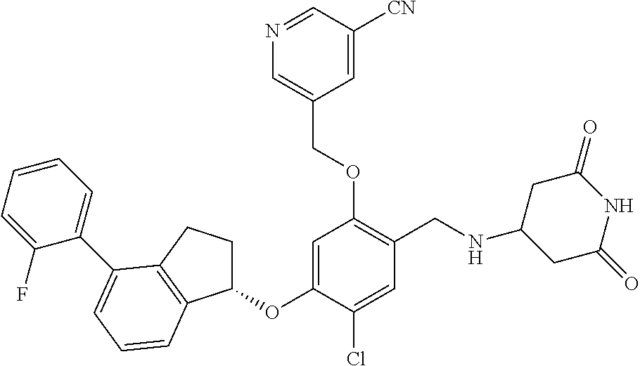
C1(OC2=CC(OCC3=CN=CC([CN])=C3)=C(CNC3CC(=O)NC(=O)C3)C=C2Cl)CCC2=C1C=CC=C2C1=CC=CC=C1F
